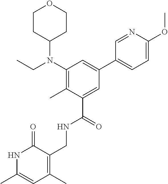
C1(N(CC)C2CCOCC2)=C(C)C(C(=O)NCC2=C(C)C=C(C)NC2=O)=CC(C2=CC=C(OC)N=C2)=C1
